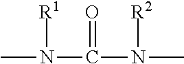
CN([R1])C(=O)N([R2])C
